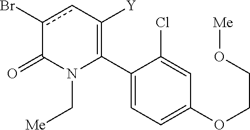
C1(C2=C([Y])cc(Br)C(=O)N2C[Me])=CC=C(OCCO[Me])C=C1Cl
